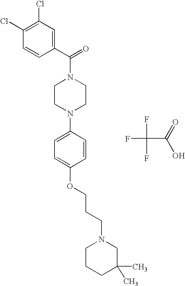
C1CN(C2=CC=C(OCCCN3CCCC(C)(C)C3)C=C2)CCN1C(=O)C1=CC(Cl)=C(Cl)C=C1.FC(F)(C(O)=O)F
